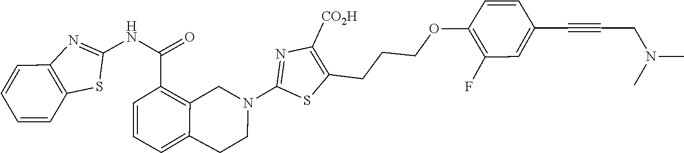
C1(C(NC2=NC3=C(S2)C=CC=C3)=O)=C2CN(C3=NC([CO2H])=C(CCCOC4=C(F)C=C(C#CCN(C)C)C=C4)S3)CCC2=CC=C1
